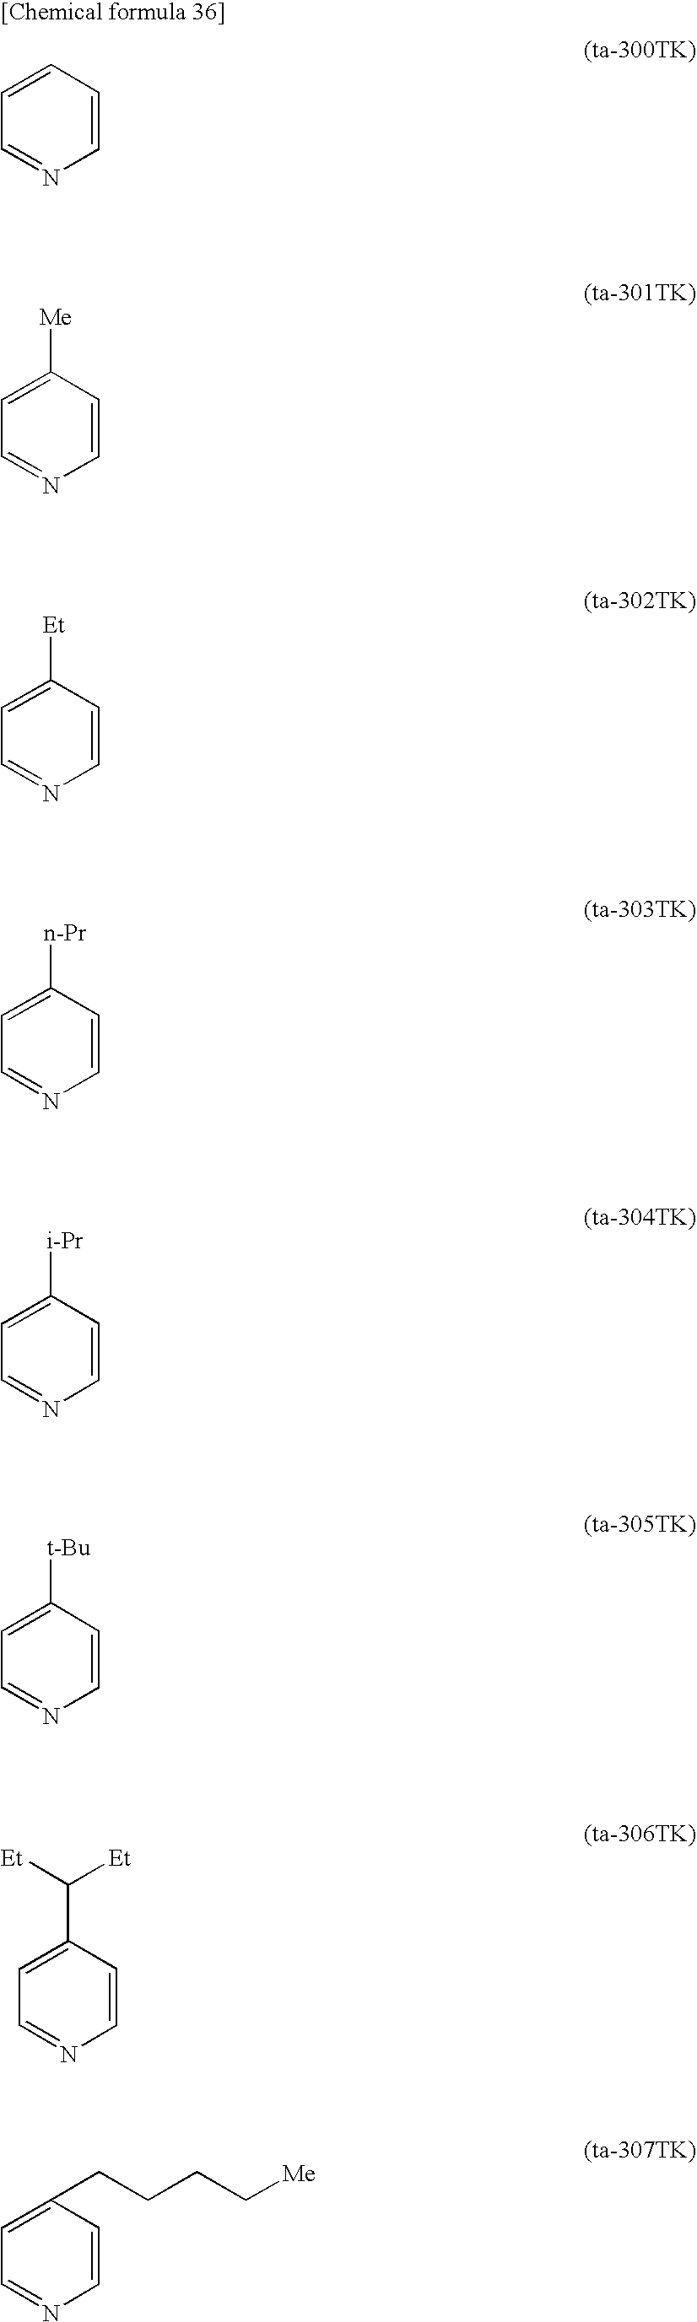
C1=CC=CC=N1.C1=CC([Me])=CC=N1.C1=CC([Et])=CC=N1.C1=CC([n-Pr])=CC=N1.C1=CC([i-Pr])=CC=N1.C1=CC([t-Bu])=CC=N1.C1=CC(C([Et])[Et])=CC=N1.C1=CC(CCCC[Me])=CC=N1
